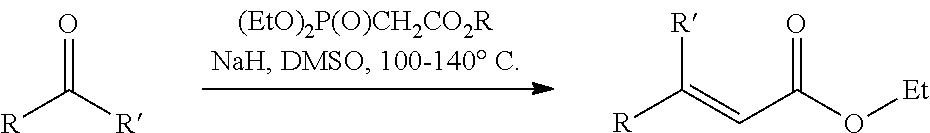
[R]C([R])=O.[R]C(=CC(O[Et])=O)[R]
